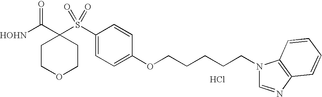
[HOHN]C(C1(S(C2=CC=C(OCCCCCN3C=NC4=C3C=CC=C4)C=C2)(=O)=O)CCOCC1)=O.Cl
